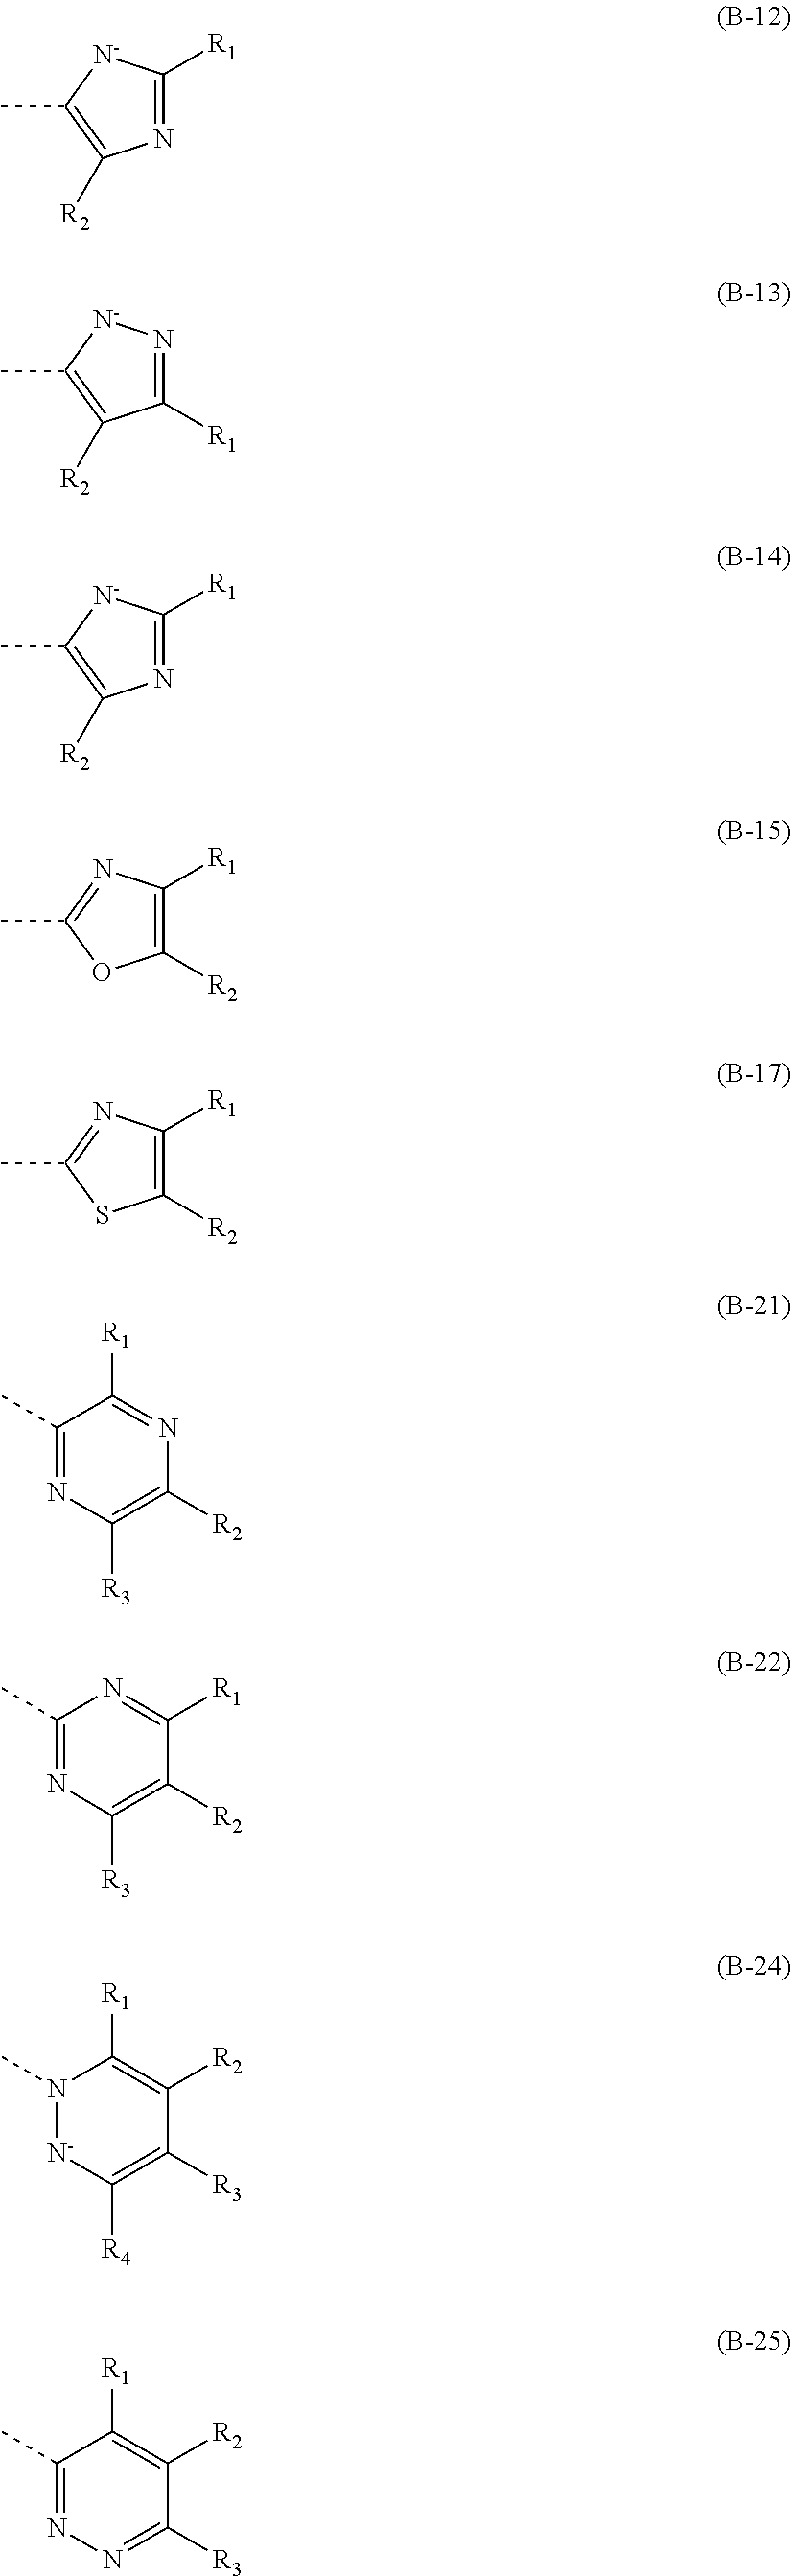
N1=C([R1])[N-]C(C)=C1[R2].C1([R1])=N[N-]C(C)=C1[R2].N1=C([R1])[N-]C(C)=C1[R2].C1([R2])=C([R1])N=C(C)O1.C1([R2])=C([R1])N=C(C)S1.C1(C)=NC([R3])=C([R2])N=C1[R1].C1(C)=NC([R3])=C([R2])C([R1])=N1.N1(C)[N-]C([R4])=C([R3])C([R2])=C1[R1].C1(C)=NN=C([R3])C([R2])=C1[R1]
